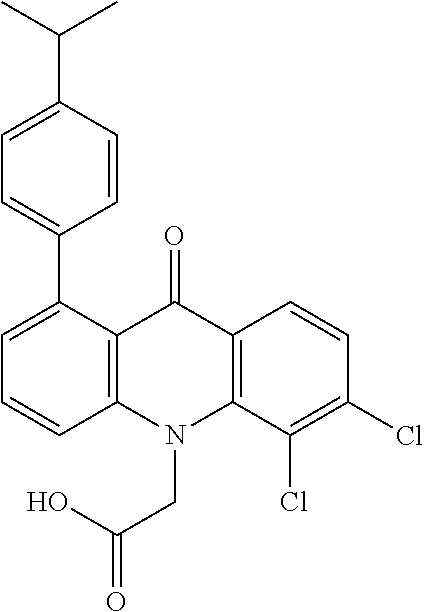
C12=C(N(CC(O)=O)C3=C(C1=O)C=CC(Cl)=C3Cl)C=CC=C2C1=CC=C(C(C)C)C=C1
